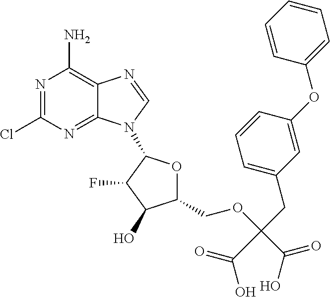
N1=C(Cl)N=C2C(=C1N)N=CN2C1OC(COC(CC2=CC=CC(OC3=CC=CC=C3)=C2)(C(=O)O)C(O)=O)C(O)C1F
